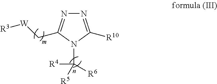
N1=C([R10])N(C([R4])([R6])[R5])C(C[W][R3])=N1
